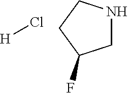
[H]Cl.C1NCCC1F
